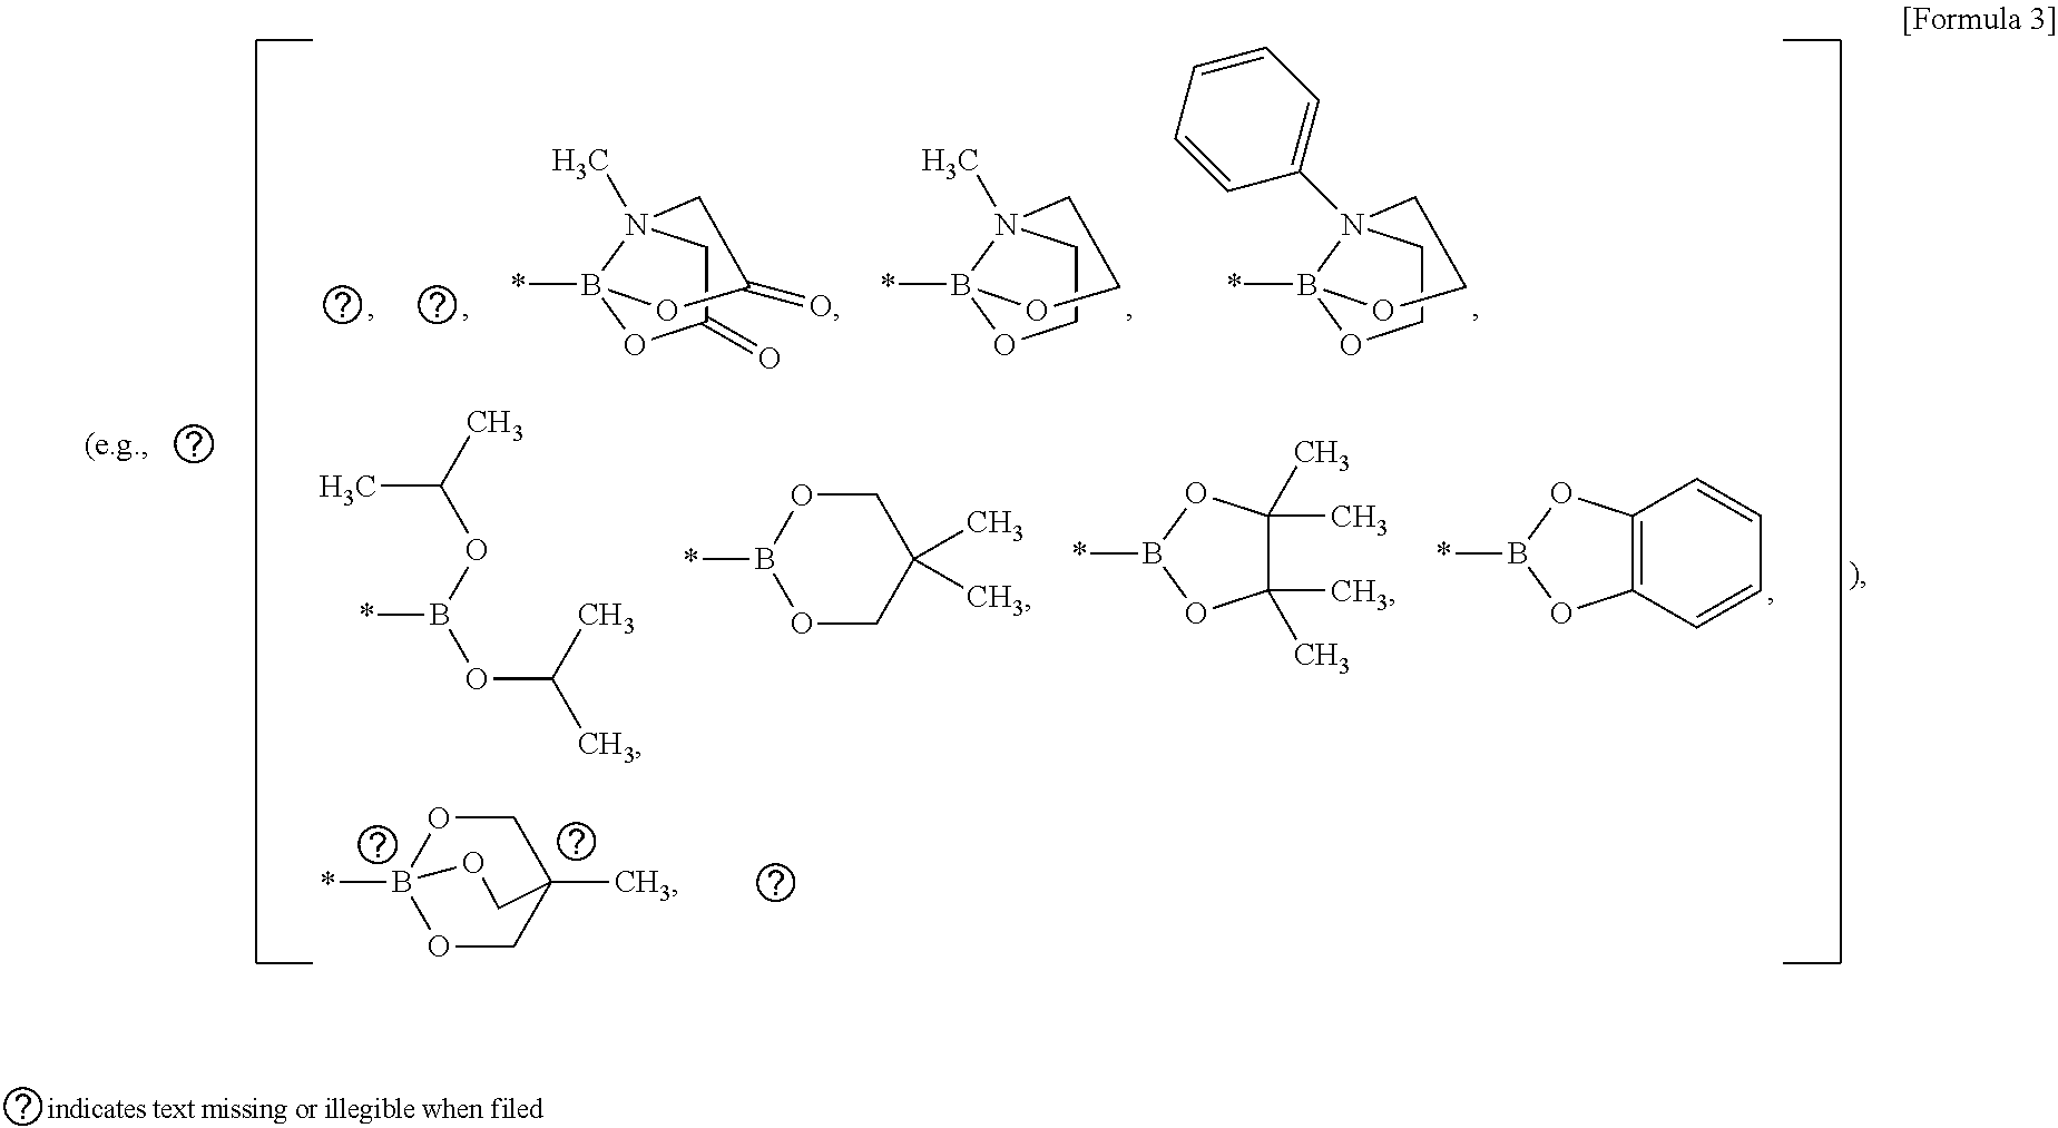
C1(=O)CN2(C)B(*)(O1)OC(=O)C2.C1CN2(C)B(*)(O1)OCC2.C1CN2(C3=CC=CC=C3)B(*)(O1)OCC2.CC(OB(OC(C)C)*)C.O1CC(C)(C)COB1*.C1(C)(C)C(C)(C)OB(*)O1.C12=C(OB(*)O1)C=CC=C2.O1CC2(C)COB1(*)OC2
